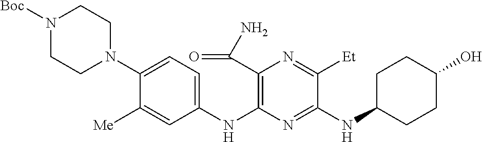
C1(NC2=C(C(N)=O)N=C([Et])C(NC3CCC(O)CC3)=N2)=CC=C(N2CCN([Boc])CC2)C([Me])=C1
